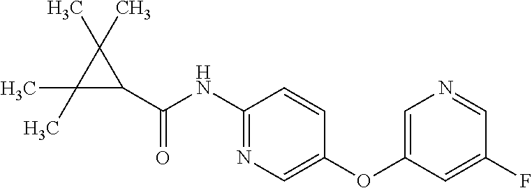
C1(C(NC2=NC=C(OC3=CN=CC(F)=C3)C=C2)=O)C(C)(C)C1(C)C
